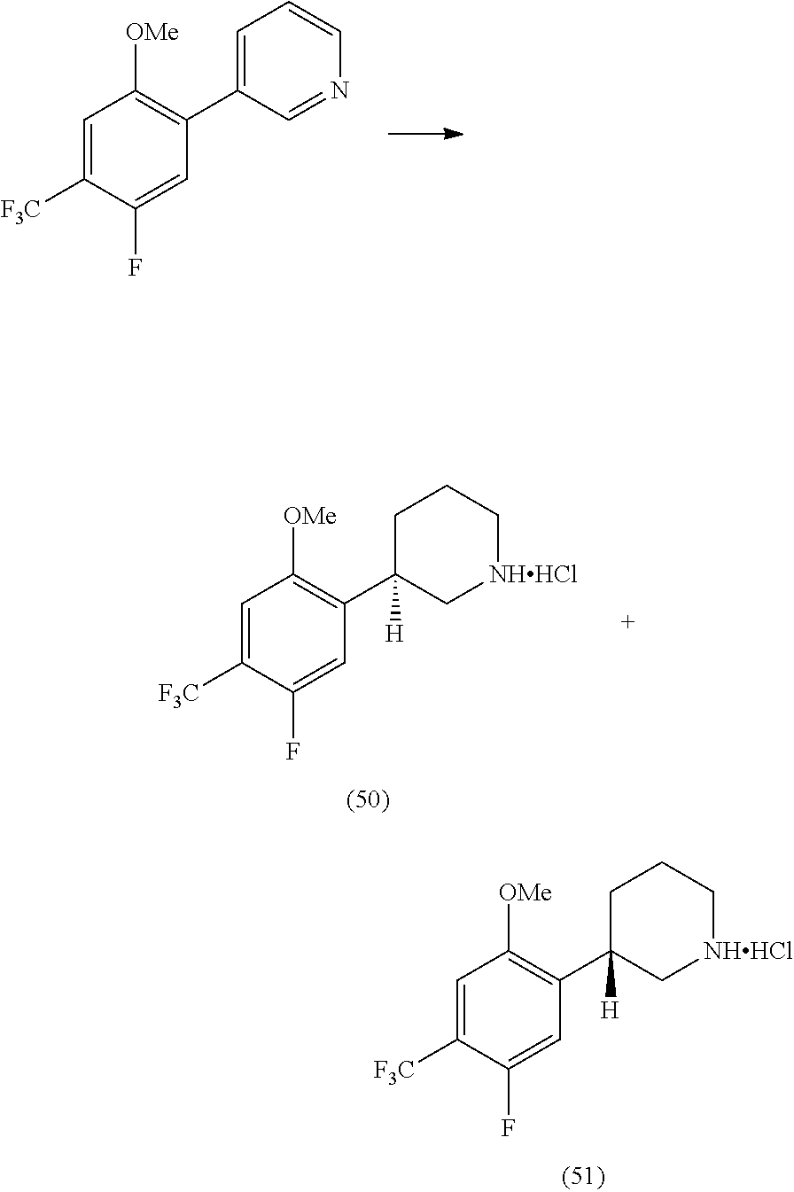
C1=C([F3C])C(F)=CC(C2([H])C[NHHCl]CCC2)=C1[OMe].C1=C([F3C])C(F)=CC(C2=CC=CN=C2)=C1[OMe].C1=C([F3C])C(F)=CC(C2([H])C[NHHCl]CCC2)=C1[OMe]
